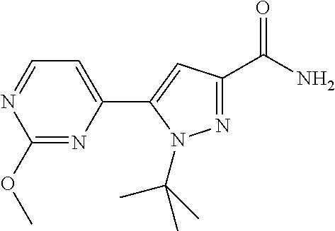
N1=C(C(N)=O)C=C(C2=CC=NC(OC)=N2)N1C(C)(C)C
